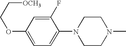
C1(OCC[OCH3])=CC=C(N2CCN(C)CC2)C(F)=C1
